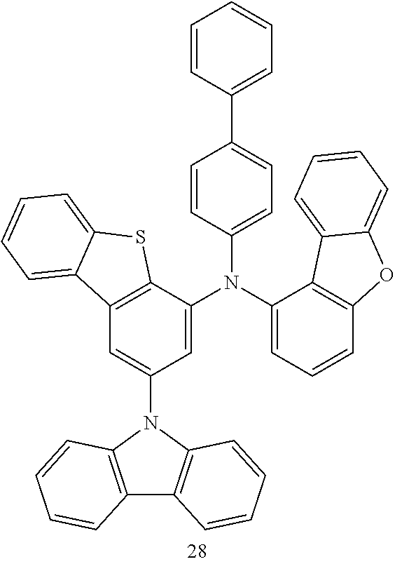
C12=C(N(C3=CC4=C(C(N(C5=CC=C(C6=CC=CC=C6)C=C5)C5=CC=CC6=C5C5=CC=CC=C5O6)=C3)SC3=CC=CC=C43)C3=C1C=CC=C3)C=CC=C2
